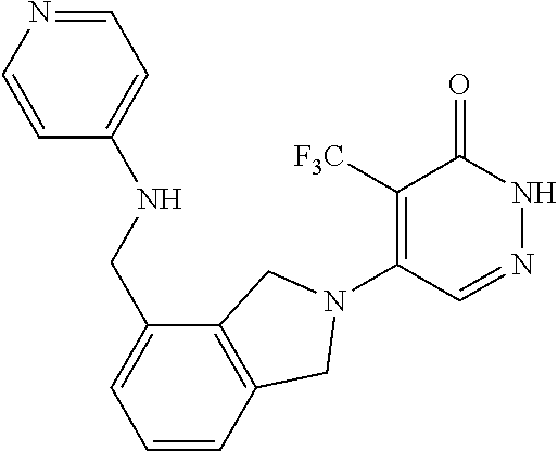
C1([F3C])=C(N2CC3=C(C(CNC4=CC=NC=C4)=CC=C3)C2)C=NNC1=O
